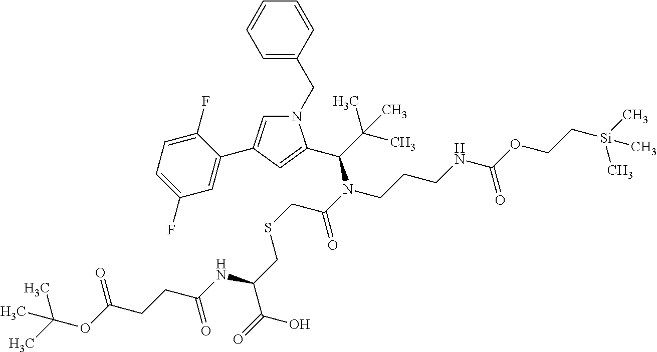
CC(C)(OC(=O)CCC(NC(CSCC(=O)N(C(C(C)(C)C)C1=CC(C2=CC(F)=CC=C2F)=CN1CC1=CC=CC=C1)CCCNC(OCC[Si](C)(C)C)=O)C(=O)O)=O)C
